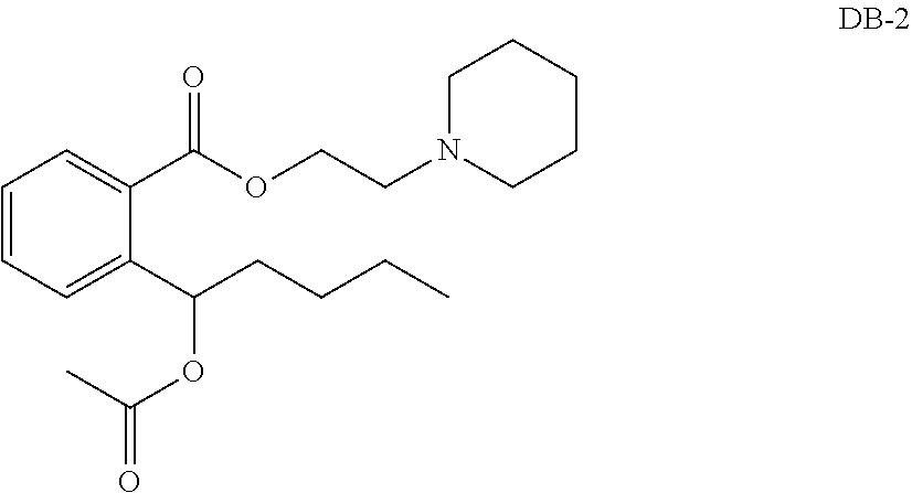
CC(=O)OC(C1=CC=CC=C1C(OCCN1CCCCC1)=O)CCCC
